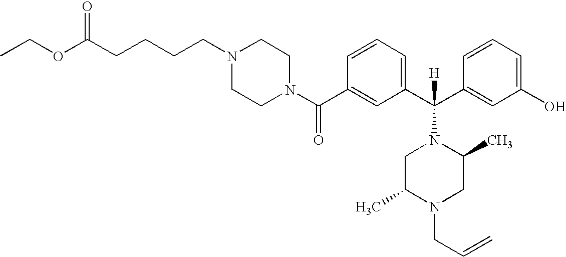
C1(C(N2CCN(CCCCC(OCC)=O)CC2)=O)=CC(C(C2=CC(O)=CC=C2)([H])N2CC(C)N(CC=C)CC2C)=CC=C1
